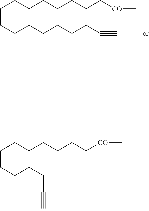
C(CCCCCCCC#C)CCCCCCC[CO]C.C(CCCCC#C)CCCCCC[CO]C
